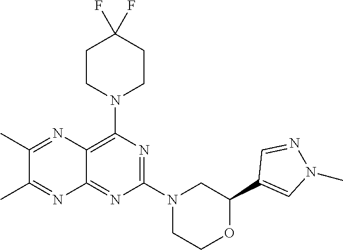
N1=C(N2CC(C3=CN(C)N=C3)OCC2)N=C2C(=C1N1CCC(F)(F)CC1)N=C(C)C(C)=N2
